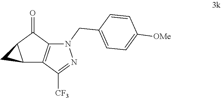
C12C3=C(C(=O)C1C2)N(CC1=CC=C([OMe])C=C1)N=C3[CF3]
